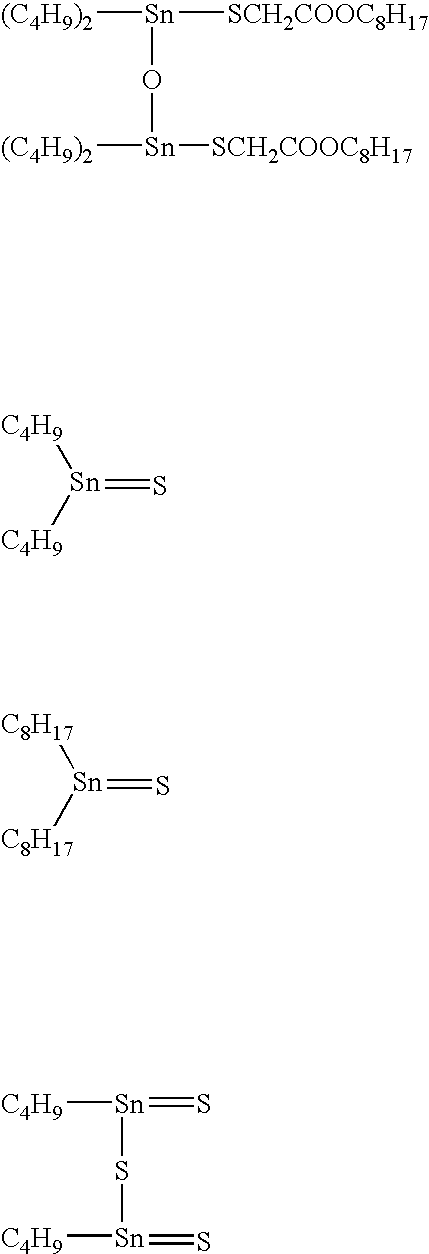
[Sn]([SCH2COOC8H17])([(C4H9)2])O[Sn]([(C4H9)2])[SCH2COOC8H17].[Sn](=S)([C4H9])[C4H9].[Sn](=S)([C8H17])[C8H17].[C4H9][Sn](S[Sn](=S)[C4H9])=S
